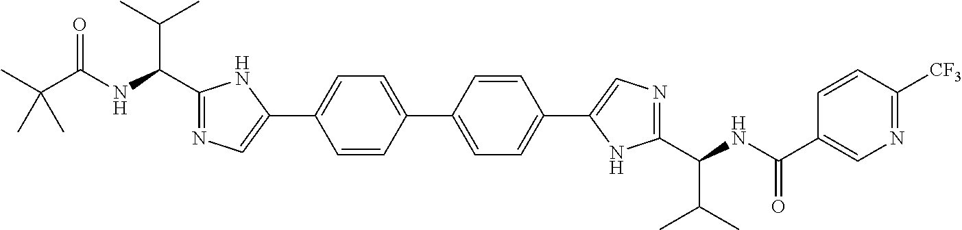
C1(C(NC(C(C)(C)C)=O)C(C)C)=NC=C(C2=CC=C(C3=CC=C(C4=CN=C(C(NC(C5=CN=C([CF3])C=C5)=O)C(C)C)N4)C=C3)C=C2)N1
